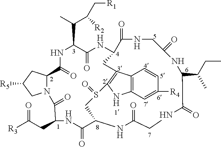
C12=C(C=C([R4])C=C1)NC1=C2CC2C(=O)NCC(=O)NC(C(CC)C)C(=O)NCC(=O)NC(C(=O)NC(CC([R3])=O)C(=O)N3C(C(=O)NC(C(C)C(C[R1])[R2])C(=O)N2)CC([R5])C3)CS1=O
